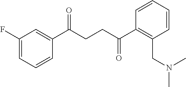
C1(C(CCC(C2=C(CN(C)C)C=CC=C2)=O)=O)=CC(F)=CC=C1
